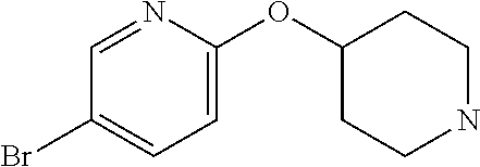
C1(OC2CCNCC2)=CC=C(Br)C=N1
